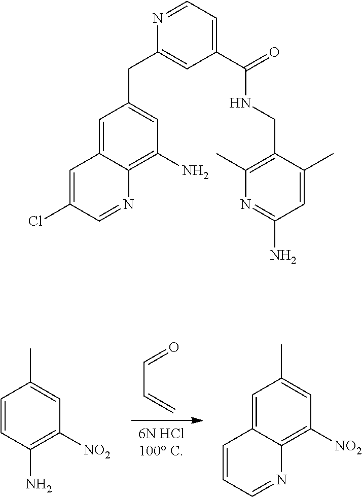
C1=C2C(=C(N)C=C1CC1=CC(C(=O)NCC3=C(C)N=C(N)C=C3C)=CC=N1)N=CC(Cl)=C2.[6N HCl100 C].O=CC=C.C1=CC(N)=C([NO2])C=C1C.C1=C2C(=C([NO2])C=C1C)N=CC=C2
